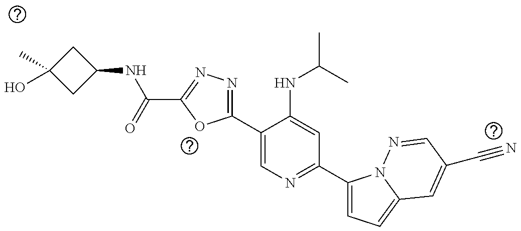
C1(C2=NN=C(C(NC3CC(C)(O)C3)=O)O2)=CN=C(C2=CC=C3N2N=CC(C#N)=C3)C=C1NC(C)C
